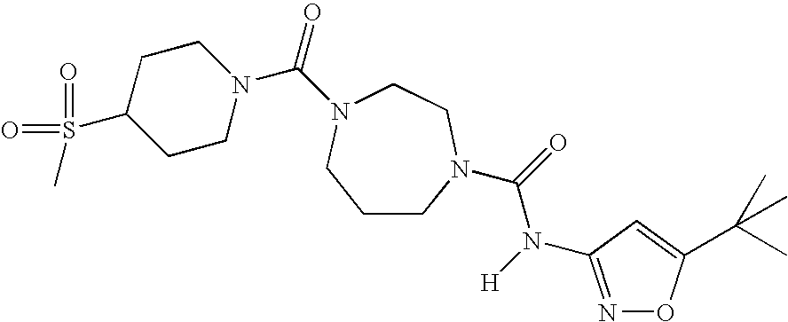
C1CN(C(=O)N([H])C2=NOC(C(C)(C)C)=C2)CCN(C(=O)N2CCC(S(=O)(=O)C)CC2)C1
